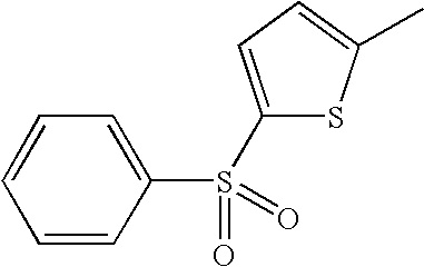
C1=CC(S(C2=CC=C(C)S2)(=O)=O)=CC=C1
